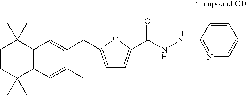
C12=C(C=C(C)C(CC3=CC=C(C(NNC4=NC=CC=C4)=O)O3)=C1)C(C)(C)CCC2(C)C
